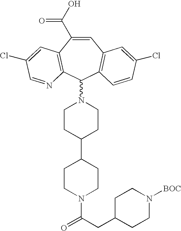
C1CC(C2CCN(C(CC3CCN([BOC])CC3)=O)CC2)CCN1C1C2=C(C(C(O)=O)=CC3=C1C=CC(Cl)=C3)C=C(Cl)C=N2
